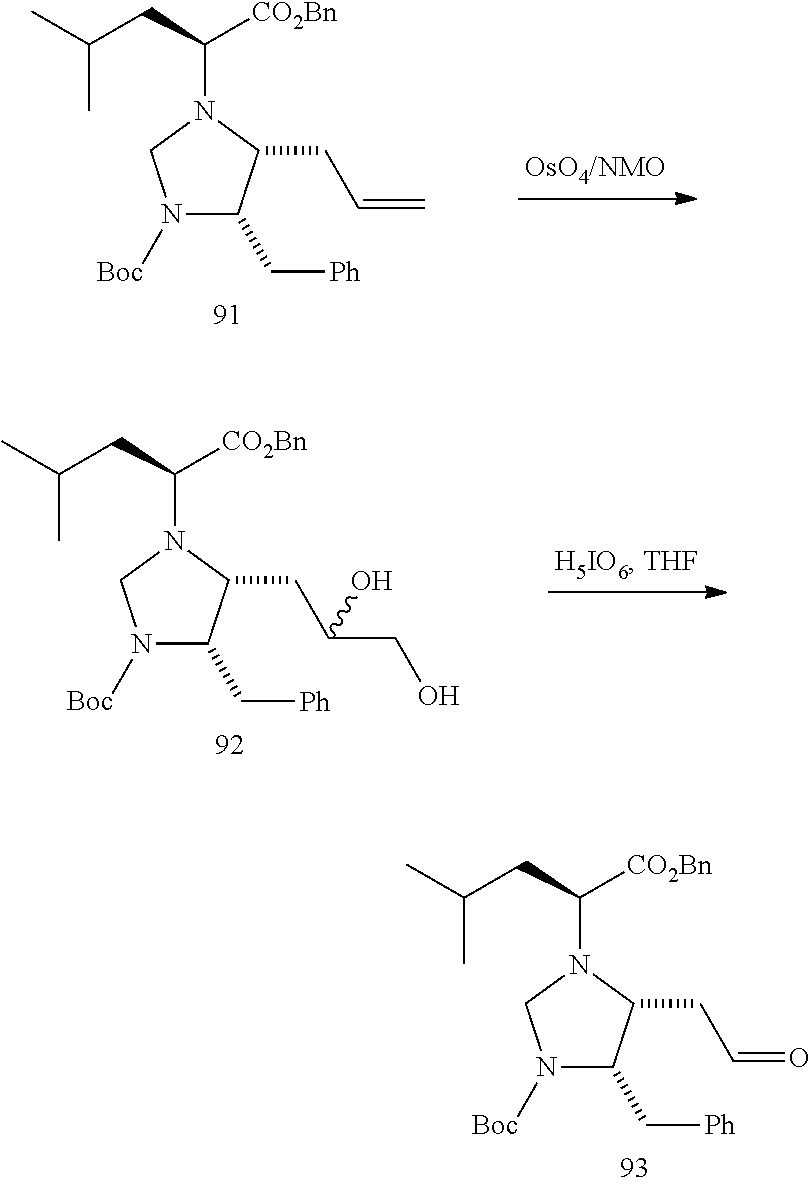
N1([Boc])C(C[Ph])C(CC=C)N(C(CC(C)C)[CO2Bn])C1.N1([Boc])C(C[Ph])C(CC(CO)O)N(C(CC(C)C)[CO2Bn])C1.N1([Boc])C(C[Ph])C(CC=O)N(C(CC(C)C)[CO2Bn])C1
